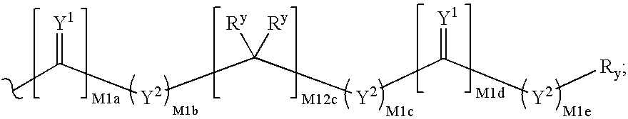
CC(=[Y1])[Y2]C([Ry])([Ry])[Y2]C([Y2][Ry])=[Y1]
